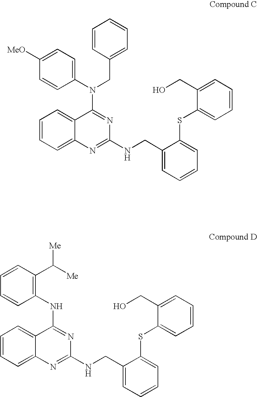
C1(N(CC2=CC=CC=C2)C2=NC(NCC3=CC=CC=C3SC3=CC=CC=C3CO)=NC3=CC=CC=C23)=CC=C([MeO])C=C1.C1(NC2=NC(NCC3=CC=CC=C3SC3=CC=CC=C3CO)=NC3=CC=CC=C23)=C(C([Me])[Me])C=CC=C1
